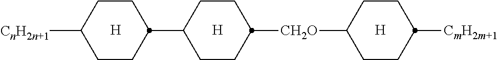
[H].[H].C1CC(C2CCC([CnH2n+1])CC2)CCC1[CH2O]C1CCC([CmH2m+1])CC1.[H]
